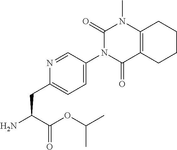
C1(=O)N(C2=CC=C(CC(N)C(OC(C)C)=O)N=C2)C(=O)C2=C(N1C)CCCC2
